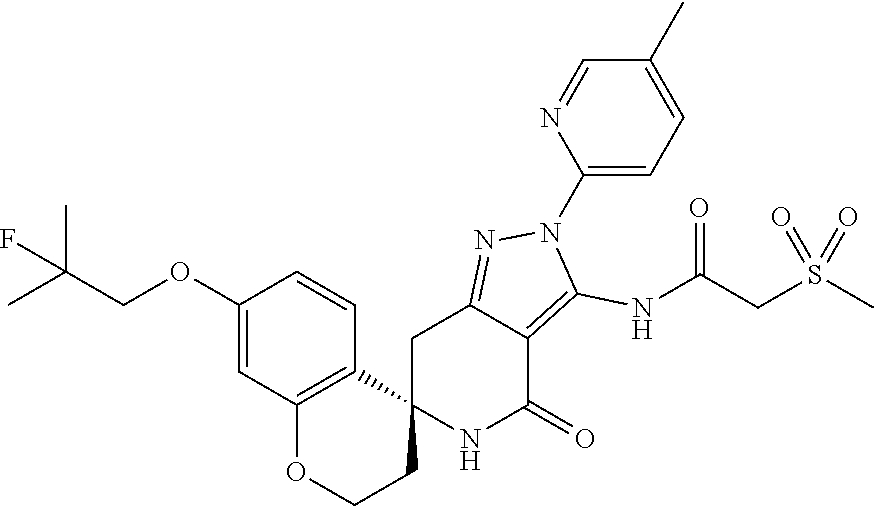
C12(NC(=O)C3=C(NC(CS(C)(=O)=O)=O)N(C4=CC=C(C)C=N4)N=C3C1)CCOC1=C2C=CC(OCC(C)(C)F)=C1
